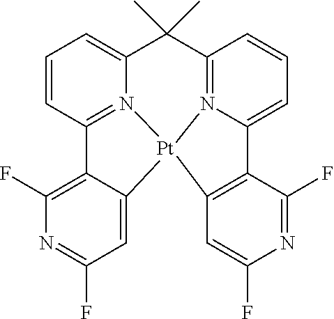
C1=CC2=N3C(=C1)C(C)(C)C1=N4C(=CC=C1)C1=C([Pt]34C3=CC(F)=NC(F)=C23)C=C(F)N=C1F
